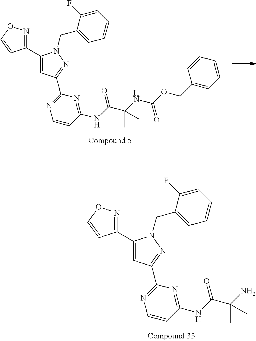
C1(C2=CC(C3=NC=CC(NC(C(NC(OCC4=CC=CC=C4)=O)(C)C)=O)=N3)=NN2CC2=CC=CC=C2F)=NOC=C1.C1(C2=CC(C3=NC=CC(NC(C(N)(C)C)=O)=N3)=NN2CC2=CC=CC=C2F)=NOC=C1
